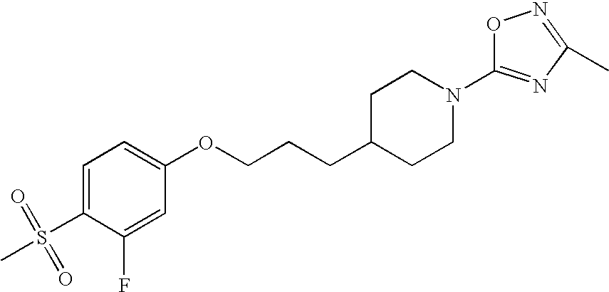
C1=C(S(=O)(=O)C)C(F)=CC(OCCCC2CCN(C3=NC(C)=NO3)CC2)=C1
